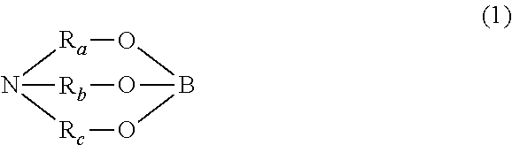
[Ra]1OB2O[Rb]N1[Rc]O2
